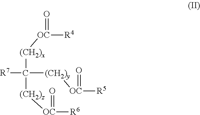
[R7]C([(CH2)y][OC]([R5])=O)([(CH2)x][OC](=O)[R4])[(CH2)z][OC](=O)[R6]
